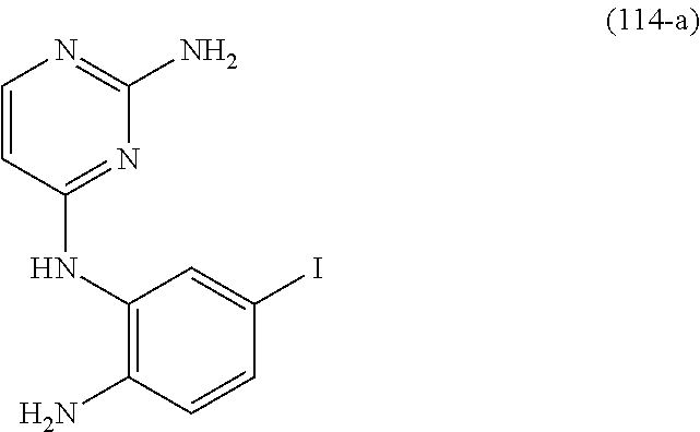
C1(NC2=NC(N)=NC=C2)=C(N)C=CC(I)=C1
